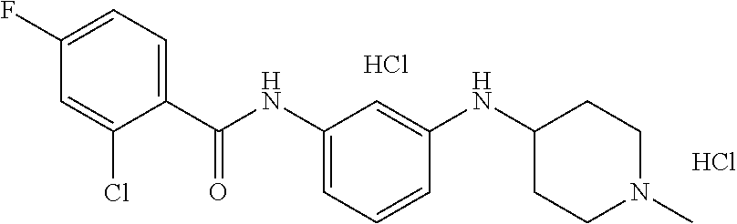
C1(F)=CC=C(C(NC2=CC=CC(NC3CCN(C)CC3)=C2)=O)C(Cl)=C1.Cl.Cl
